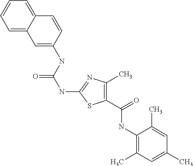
C1=CC(NC(NC2=NC(C)=C(C(NC3=C(C)C=C(C)C=C3C)=O)S2)=O)=CC2=CC=CC=C12
